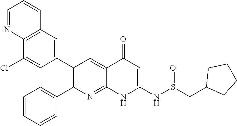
C12=C(C=C(C3=C(C4=CC=CC=C4)N=C4C(=C3)C(=O)C=C(NS(CC3CCCC3)=O)N4)C=C1Cl)C=CC=N2
